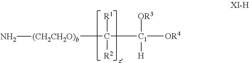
[(CH2CH2O)b](C([C1]([OR4])([OR3])[H])([R1])[R2])N
